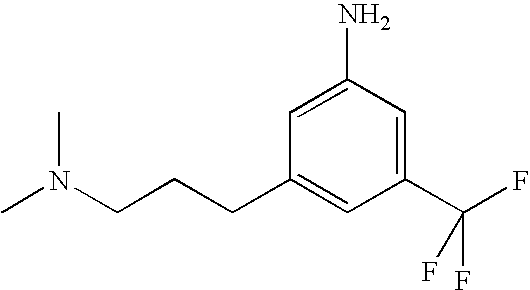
C1=C(N)C=C(C(F)(F)F)C=C1CCCN(C)C
